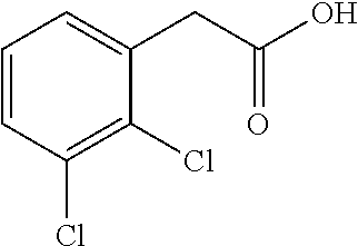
C1=CC(Cl)=C(Cl)C(CC(O)=O)=C1
